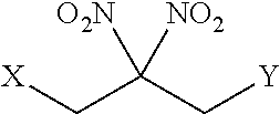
[X]CC(C[Y])([NO2])[O2N]
